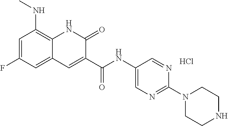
C(=O)(NC1=CN=C(N2CCNCC2)N=C1)C1=CC2=CC(F)=CC(NC)=C2NC1=O.Cl
